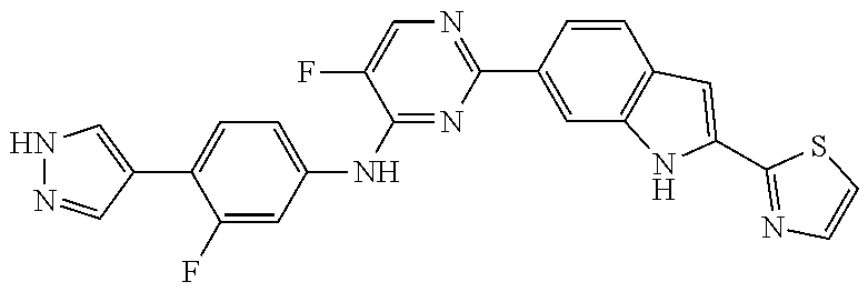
C1(C2=NC=C(F)C(NC3=CC=C(C4=CNN=C4)C(F)=C3)=N2)=CC2=C(C=C1)C=C(C1=NC=CS1)N2
